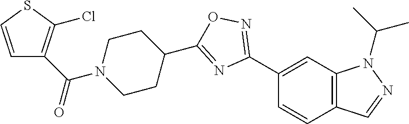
C1(C2=NOC(C3CCN(C(C4=C(Cl)SC=C4)=O)CC3)=N2)=CC2=C(C=C1)C=NN2C(C)C
